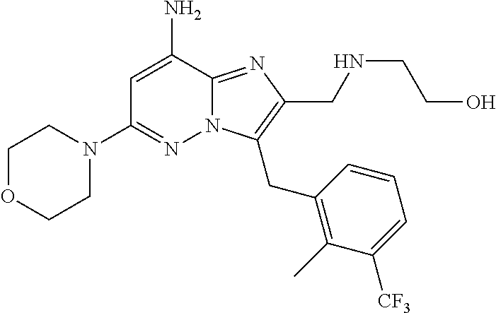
C1OCCN(C2=NN3C(=NC(CNCCO)=C3CC3=C(C)C([CF3])=CC=C3)C(N)=C2)C1
